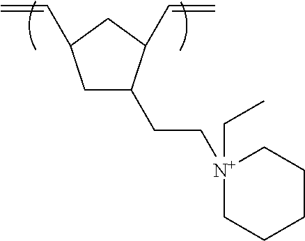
C1C(CC[N+]2(CC)CCCCC2)C(C=C)CC1C=C
